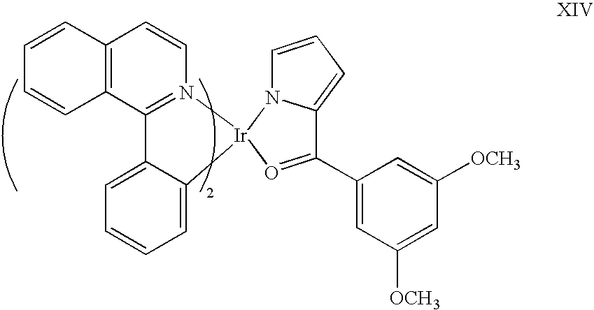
C12=C(C3=N(C=C1)[Ir]1(C4=CC=CC=C34)N3C(=CC=C3)C(C3=CC([OCH3])=CC([OCH3])=C3)=O1)C=CC=C2
